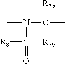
CN(C([R7a])(C)[R7b])C([R8])=O
